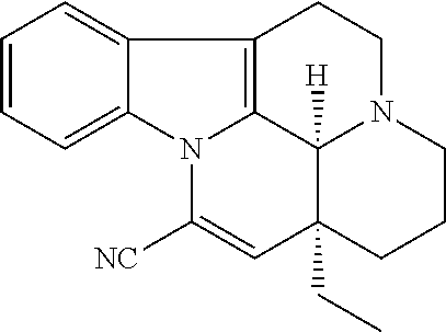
C1=CC=C2C(=C1)C1=C3N2C([NC])=CC2(CC)C3([H])N(CC1)CCC2
